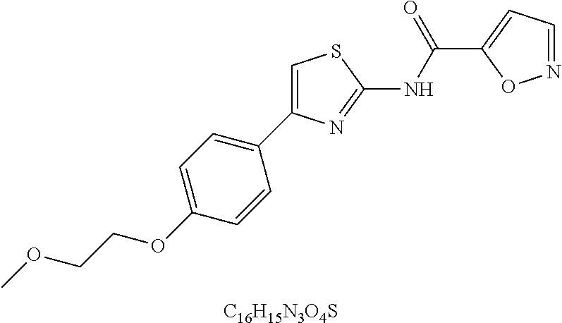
C1=C(OCCOC)C=CC(C2=CSC(NC(C3=CC=NO3)=O)=N2)=C1.[C16H15N3O4S]
